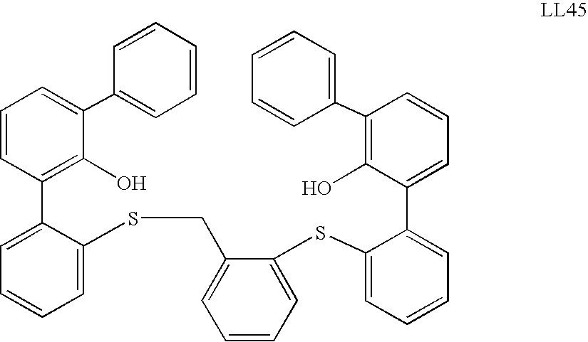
C1=C(SCC2=CC=CC=C2SC2=CC=CC=C2C2=CC=CC(C3=CC=CC=C3)=C2O)C(C2=C(O)C(C3=CC=CC=C3)=CC=C2)=CC=C1
